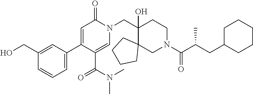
C1=CC=C(C2=CC(=O)N(CC3(O)C4(CN(C(C(CC5CCCCC5)C)=O)CC3)CCCC4)C=C2C(=O)N(C)C)C=C1CO
